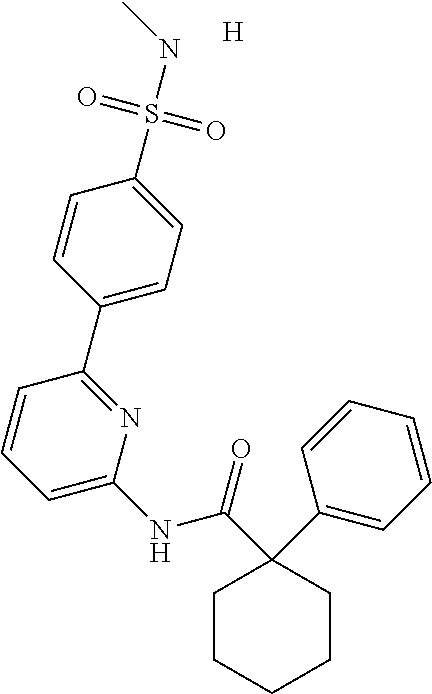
C1C(C2=CC=CC=C2)(C(=O)NC2=CC=CC(C3=CC=C(S(NC)(=O)=O)C=C3)=N2)CCCC1.[H]
